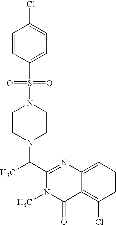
C1(C(N2CCN(S(=O)(=O)C3=CC=C(Cl)C=C3)CC2)C)=NC2=CC=CC(Cl)=C2C(=O)N1C
